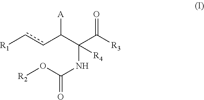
[R1]ccC(C(C([R3])=O)(NC(=O)O[R2])[R4])[A]
